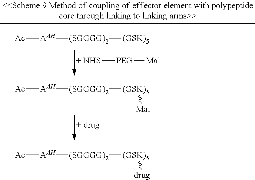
[AAH]([Ac])[(SGGGG)2][(GSK)5][Mal].[+ drug].[+ NHS][PEG][Mal].[AAH]([Ac])[(SGGGG)2][(GSK)5].[AAH]([Ac])[(SGGGG)2][(GSK)5][drug]
